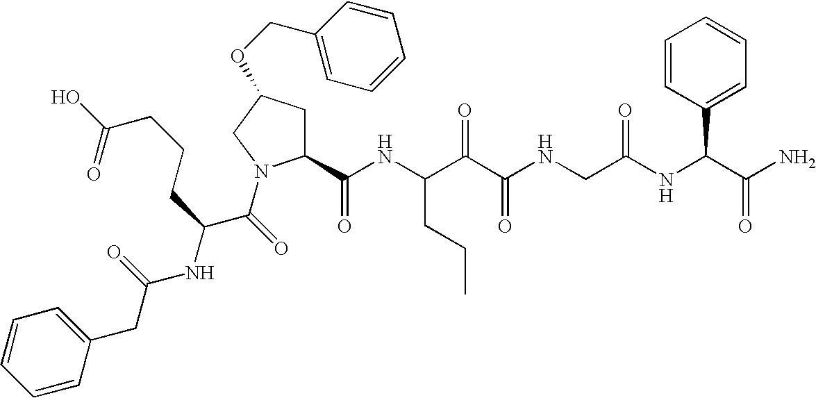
C1(C(NC(C(C(NCC(NC(C(N)=O)C2=CC=CC=C2)=O)=O)=O)CCC)=O)CC(OCC2=CC=CC=C2)CN1C(C(NC(CC1=CC=CC=C1)=O)CCCC(=O)O)=O
